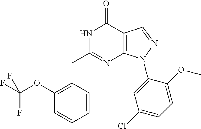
N1C(CC2=C(OC(F)(F)F)C=CC=C2)=NC2=C(C1=O)C=NN2C1=CC(Cl)=CC=C1OC
